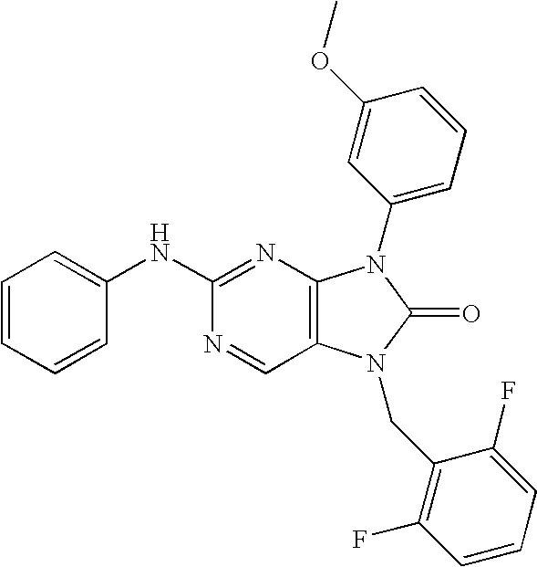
C1=CC=CC(NC2=NC3=C(C=N2)N(CC2=C(F)C=CC=C2F)C(=O)N3C2=CC=CC(OC)=C2)=C1
